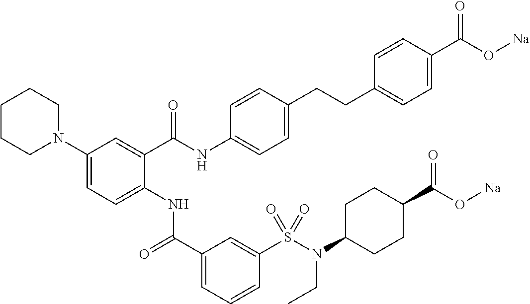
C1(N2CCCCC2)=CC=C(NC(C2=CC=CC(S(N(CC)C3CCC(C(=O)O[Na])CC3)(=O)=O)=C2)=O)C(C(NC2=CC=C(CCC3=CC=C(C(O[Na])=O)C=C3)C=C2)=O)=C1
